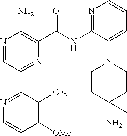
N1=CC(C2=NC=CC([OMe])=C2[CF3])=NC(C(NC2=NC=CC=C2N2CCC(N)(C)CC2)=O)=C1N
